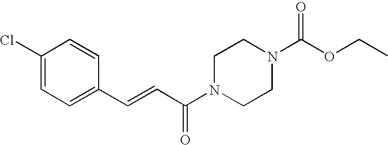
C1(Cl)=CC=C(C=CC(N2CCN(C(OCC)=O)CC2)=O)C=C1
